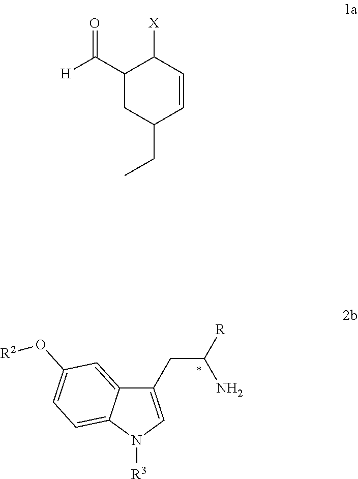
C12=CC(O[R2])=CC=C1N([R3])C=C2CC(N)[R].C1(C([H])=O)CC(CC)C=CC1[X]
